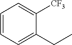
C1=CC=C(CC)C([CF3])=C1
